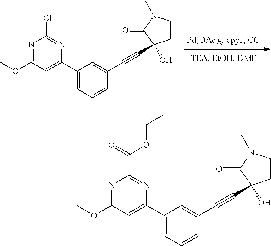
C1(C2=CC(OC)=NC(Cl)=N2)=CC=CC(C#CC2(O)CCN(C)C2=O)=C1.C1(C2=CC(OC)=NC(C(=O)OCC)=N2)=CC=CC(C#CC2(O)CCN(C)C2=O)=C1
